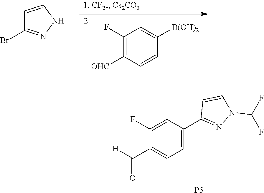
C1(F)=C([OHC])C=CC([B(OH)2])=C1.C1=CNN=C1Br.C1(F)=CC(C2=NN(C(F)F)C=C2)=CC=C1C([H])=O.[P5]
